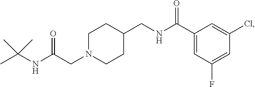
C1(C(NCC2CCN(CC(NC(C)(C)C)=O)CC2)=O)=CC(F)=CC(Cl)=C1
